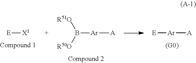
B([Ar][A])([R50O])[R51O].[E][X1].[E][Ar][A]
